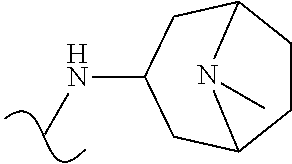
N(C1CC2CCC(C1)N2C)C
